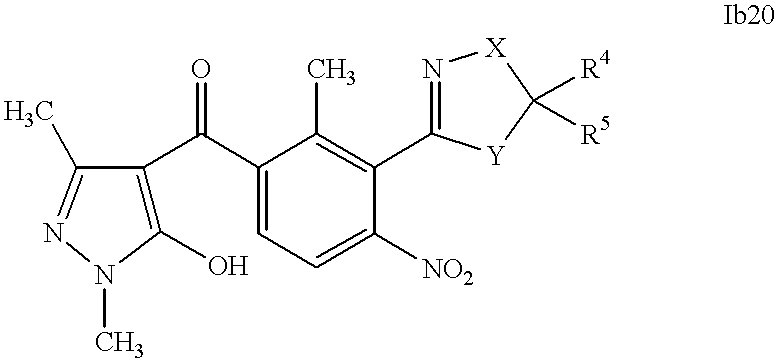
C1(O)=C(C(C2=CC=C([NO2])C(C3=N[X]C([R4])([R5])[Y]3)=C2C)=O)C(C)=NN1C
